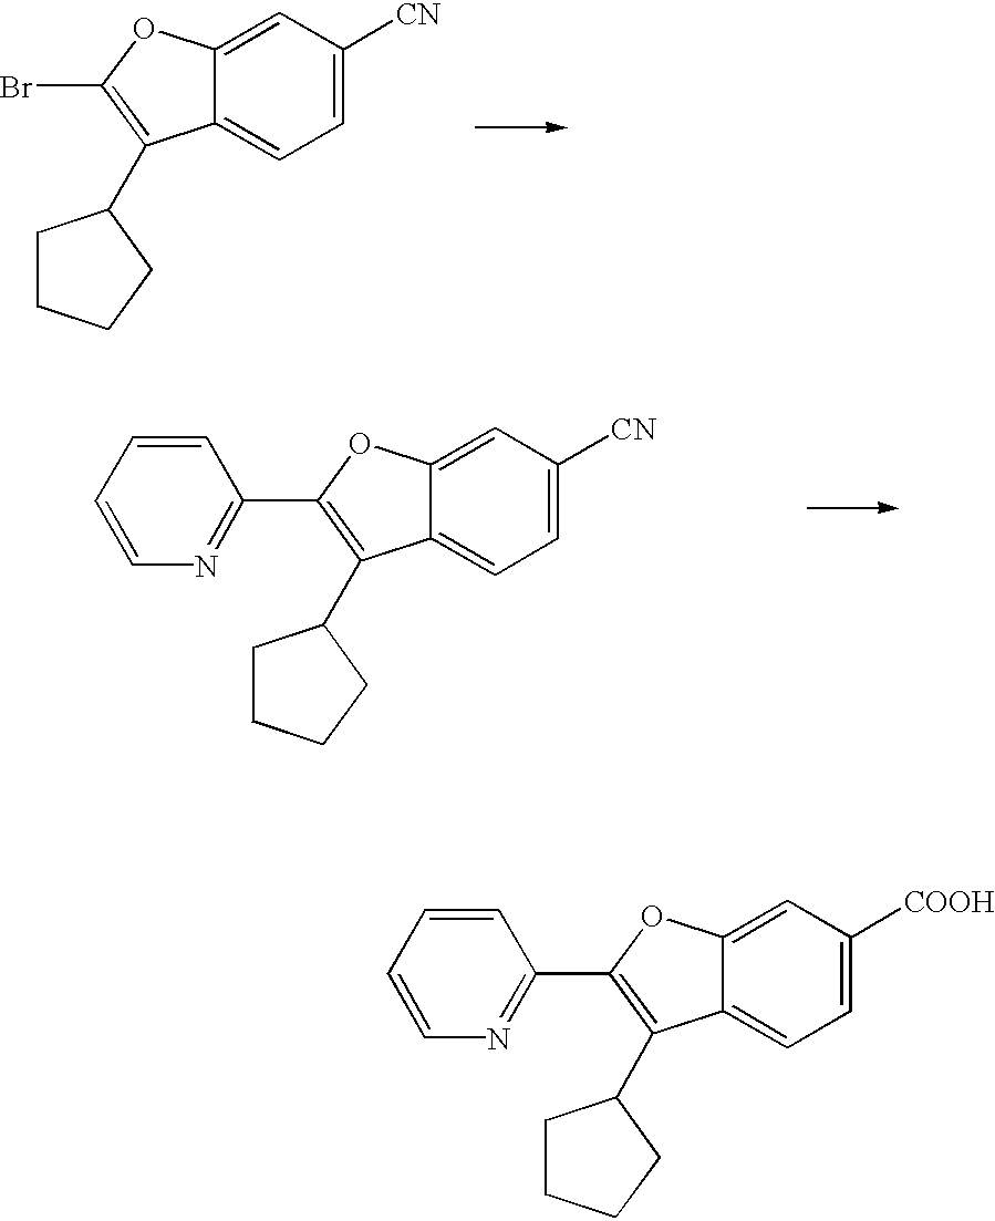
C1=C([CN])C=C2C(=C1)C(C1CCCC1)=C(Br)O2.C1=C([CN])C=C2C(=C1)C(C1CCCC1)=C(C1=NC=CC=C1)O2.C1=C([COOH])C=C2C(=C1)C(C1CCCC1)=C(C1=NC=CC=C1)O2
